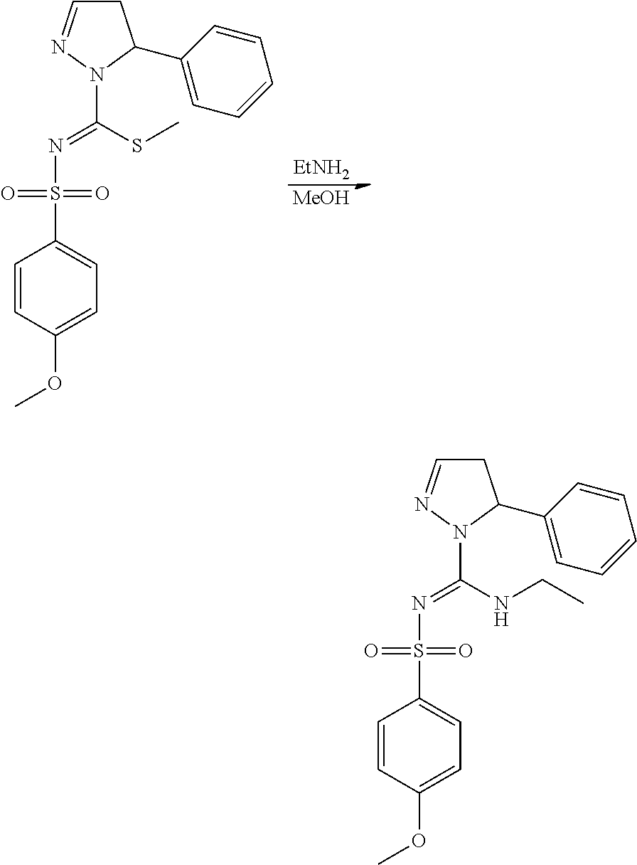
C1C=NN(C(=NS(C2=CC=C(OC)C=C2)(=O)=O)SC)C1C1=CC=CC=C1.[EtNH2].[MeOH].C1C=NN(C(=NS(C2=CC=C(OC)C=C2)(=O)=O)NCC)C1C1=CC=CC=C1
